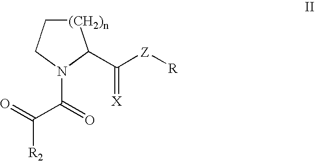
C([Z][R])(C1[(CH2)n]CCN1C(=O)C(=O)[R2])=[X]
